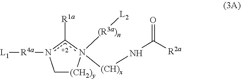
C1[(CH2)y]n([(CH)x]NC([R2a])=O)([(R3a)n][L2])c([R1a])n1[R4a][L1]
